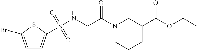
C1=C(Br)SC(S(NCC(N2CCCC(C(OCC)=O)C2)=O)(=O)=O)=C1
